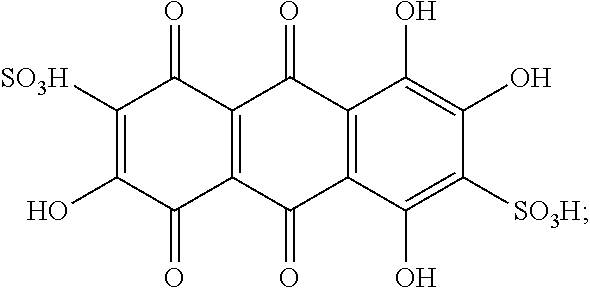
C1([SO3H])=C(O)C(=O)C2=C(C1=O)C(=O)C1=C(C2=O)C(O)=C([SO3H])C(O)=C1O
